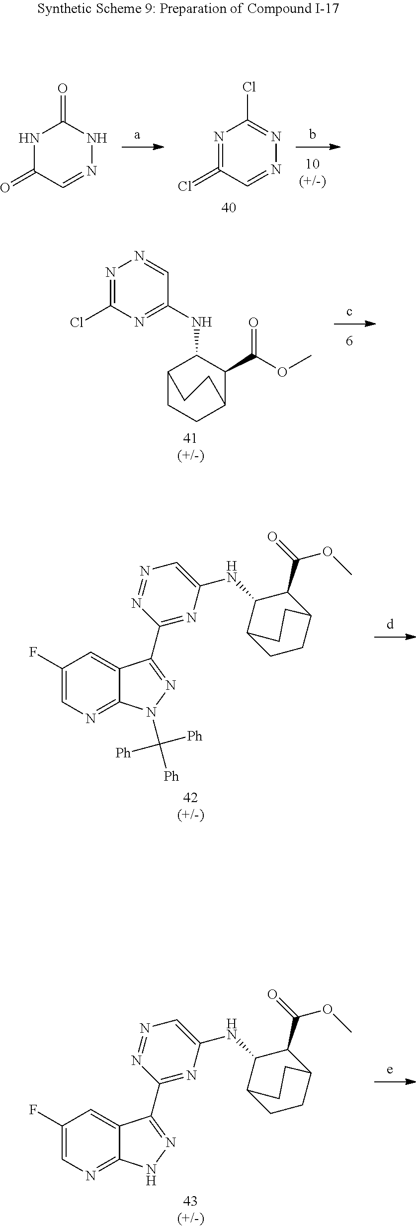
N1C(=O)C=NNC1=O.N1=C(=Cl)C=NN=C1Cl.N1=C(Cl)N=C(NC2C3CCC(C2C(OC)=O)CC3)C=N1.C1(F)=CN=C2C(=C1)C(C1=NC(NC3C4CCC(C3C(=O)OC)CC4)=CN=N1)=NN2C([Ph])([Ph])[Ph].C1(F)=CN=C2C(=C1)C(C1=NC(NC3C4CCC(C3C(=O)OC)CC4)=CN=N1)=NN2
